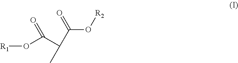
O(C(C(C)C(=O)O[R2])=O)[R1]
